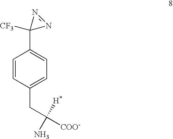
C1=CC(CC([COO-])(N)[H*])=CC=C1C1([CF3])N=N1
